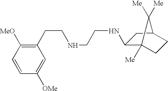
N(CCNC1C2([Me])CCC(C1)C2([Me])[Me])CCC1=C([MeO])C=CC([OMe])=C1
